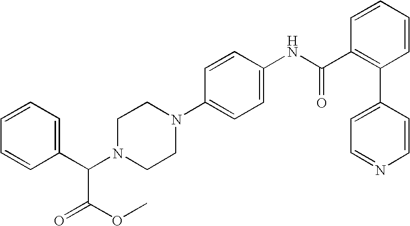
C1=CC(C2=C(C(NC3=CC=C(N4CCN(C(C5=CC=CC=C5)C(OC)=O)CC4)C=C3)=O)C=CC=C2)=CC=N1
